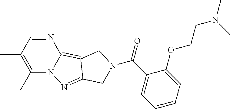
N1=CC(C)=C(C)N2C1=C1C(=N2)CN(C(=O)C2=CC=CC=C2OCCN(C)C)C1
